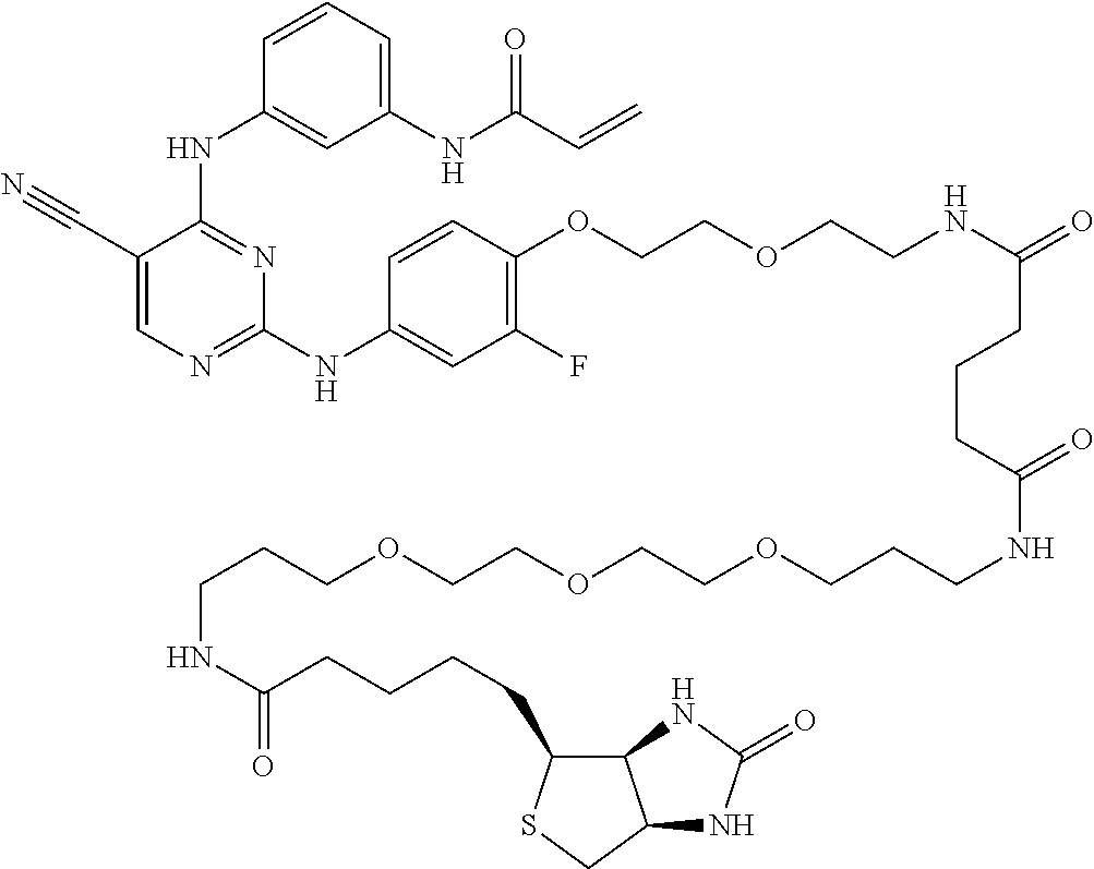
C1=C(C#N)C(NC2=CC(NC(C=C)=O)=CC=C2)=NC(NC2=CC(F)=C(OCCOCCNC(CCCC(NCCCOCCOCCOCCCNC(CCCCC3C4C(CS3)NC(=O)N4)=O)=O)=O)C=C2)=N1
